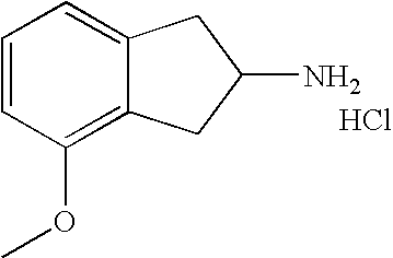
C1=CC(OC)=C2C(=C1)CC(N)C2.Cl
